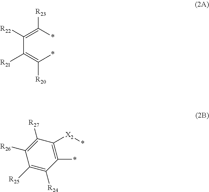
C1([R25])=C([R24])C(*)=C([X2]*)C([R27])=C1[R26].C(=C(*)[R20])(C(=C(*)[R23])[R22])[R21]
